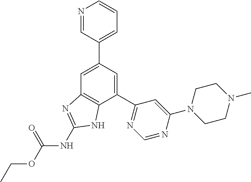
C1(C2=NC=NC(N3CCN(C)CC3)=C2)=CC(C2=CC=CN=C2)=CC2=C1NC(NC(OCC)=O)=N2
